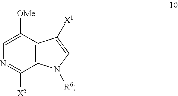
C1=C([OMe])C2=C(C([X5])=N1)N([R6])C=C2[X1]
